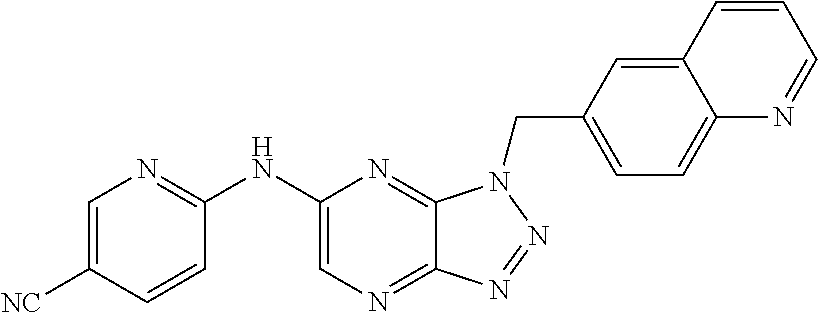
C1(NC2=NC=C([NC])C=C2)=CN=C2C(=N1)N(CC1=CC=C3C(=C1)C=CC=N3)N=N2
